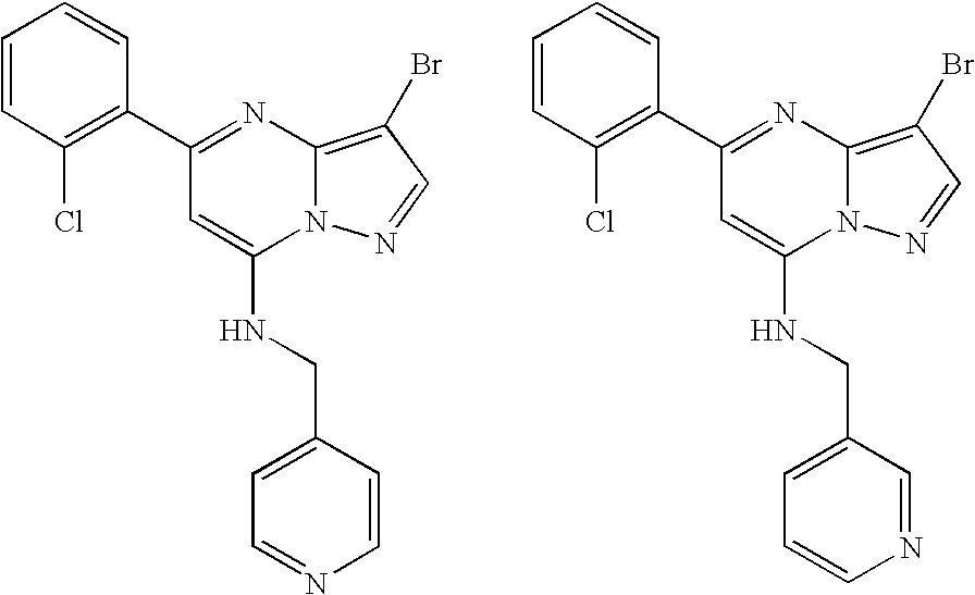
C1(C2=C(Cl)C=CC=C2)=NC2=C(Br)C=NN2C(NCC2=CC=NC=C2)=C1.C1(C2=C(Cl)C=CC=C2)=NC2=C(Br)C=NN2C(NCC2=CC=CN=C2)=C1
